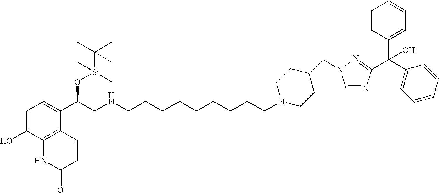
C1=C(O)C2=C(C(C(CNCCCCCCCCCN3CCC(CN4C=NC(C(C5=CC=CC=C5)(O)C5=CC=CC=C5)=N4)CC3)O[Si](C(C)(C)C)(C)C)=C1)C=CC(=O)N2
